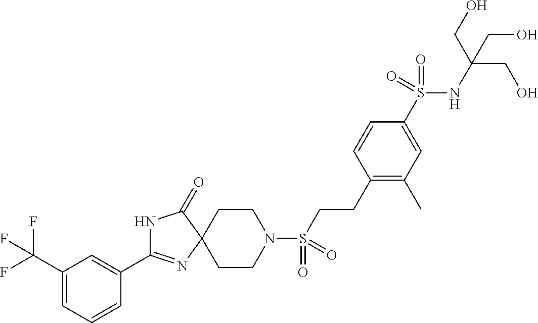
N1C(C2=CC(C(F)(F)F)=CC=C2)=NC2(C1=O)CCN(S(CCC1=C(C)C=C(S(NC(CO)(CO)CO)(=O)=O)C=C1)(=O)=O)CC2
